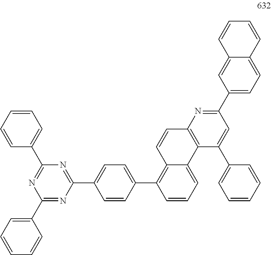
C1(C2=C3C(=CC=C2)C2=C(C=C3)N=C(C3=CC=C4C(=C3)C=CC=C4)C=C2C2=CC=CC=C2)=CC=C(C2=NC(C3=CC=CC=C3)=NC(C3=CC=CC=C3)=N2)C=C1
